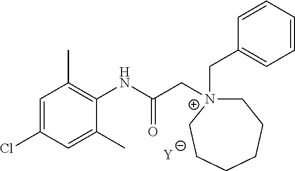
[Y].C1=C(Cl)C=C(C)C(NC(C[N+]2(CC3=CC=CC=C3)CCCCCC2)=O)=C1C
